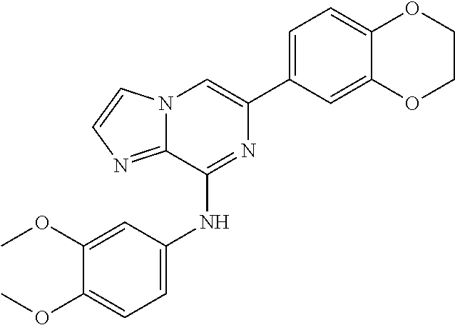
C12=CC(C3=CN4C(=NC=C4)C(NC4=CC=C(OC)C(OC)=C4)=N3)=CC=C1OCCO2
